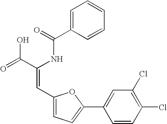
C1=C(C(=O)NC(C(=O)O)=CC2=CC=C(C3=CC(Cl)=C(Cl)C=C3)O2)C=CC=C1
